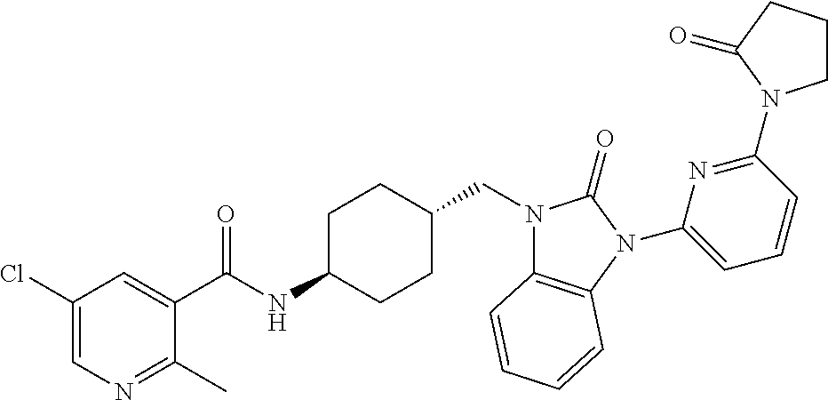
C1(Cl)=CN=C(C)C(C(NC2CCC(CN3C4=C(N(C5=CC=CC(N6CCCC6=O)=N5)C3=O)C=CC=C4)CC2)=O)=C1
